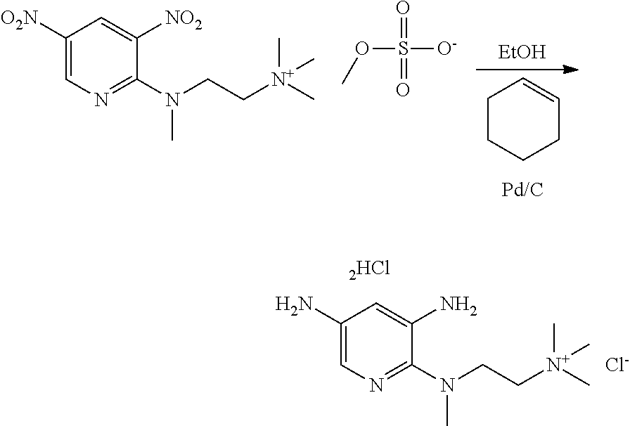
C1CCCC=C1.[EtOH].C1([O2N])=CN=C(N(CC[N+](C)(C)C)C)C([NO2])=C1.O(S(=O)(=O)[O-])C.C1(N)=CN=C(N(CC[N+](C)(C)C)C)C(N)=C1.[Cl-]
